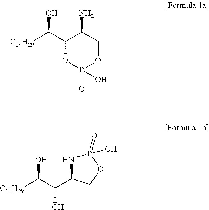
C1(C([C14H29])O)OP(=O)(O)OCC1N.C(O)(C1NP(=O)(O)OC1)C([C14H29])O
